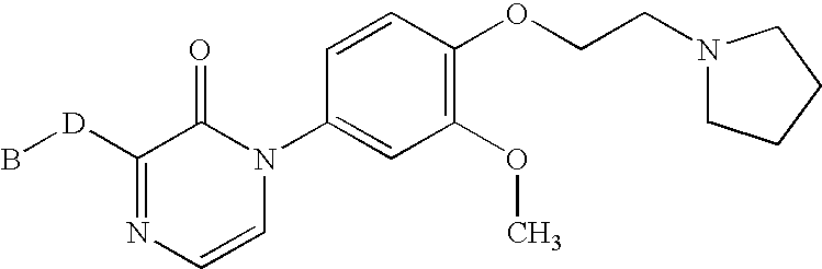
[D](C1=NC=CN(C2=CC(OC)=C(OCCN3CCCC3)C=C2)C1=O)B
